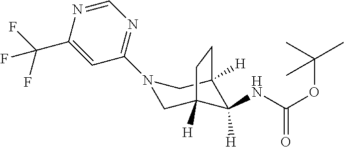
N1(C2=NC=NC(C(F)(F)F)=C2)CC2([H])C(NC(OC(C)(C)C)=O)([H])C([H])(C1)CC2
